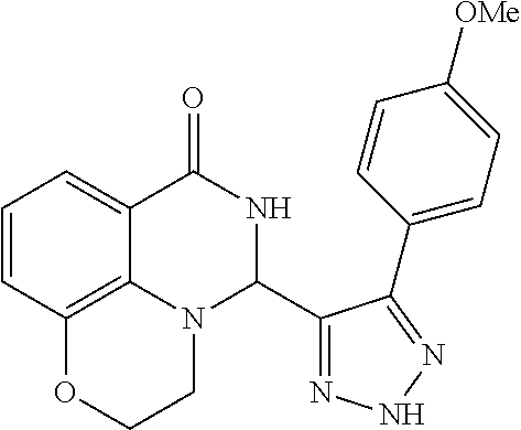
C1=CC2=C3C(=C1)C(=O)NC(C1=NNN=C1C1=CC=C([OMe])C=C1)N3CCO2
